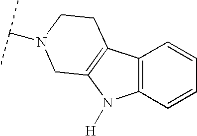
C12=C(C=CC=C1)N([H])C1=C2CCN(C(C)C)C1
